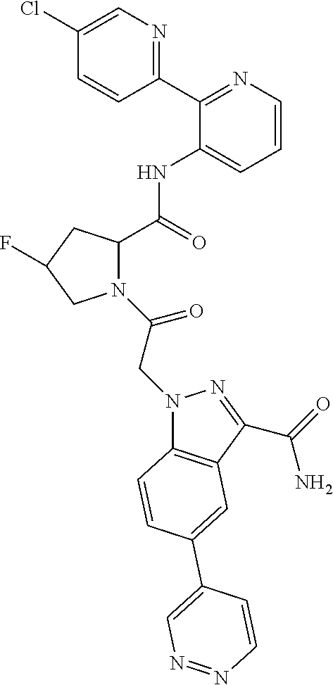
C1(C2=NC=CC=C2NC(=O)C2N(C(CN3C4=C(C(C(=O)N)=N3)C=C(C3=CN=NC=C3)C=C4)=O)CC(F)C2)=NC=C(Cl)C=C1
